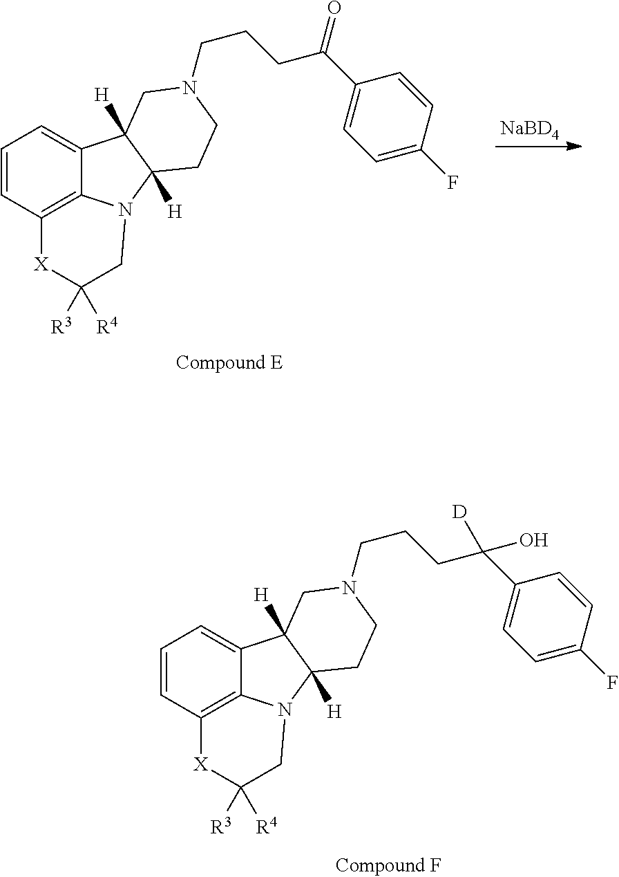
C1=CC2=C3C(=C1)C1([H])C([H])(N3CC([R3])([R4])[X]2)CCN(CCCC(C2=CC=C(F)C=C2)=O)C1.[NaBD4].C1=CC2=C3C(=C1)C1([H])C([H])(N3CC([R3])([R4])[X]2)CCN(CCCC(C2=CC=C(F)C=C2)([D])O)C1
